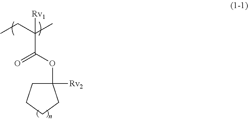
CCC(C)([Rv1])C(OC1([Rv2])CCCC1)=O
